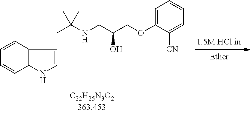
C1=CC2=C(C=C1)NC=C2CC(NCC(COC1=CC=CC=C1[CN])O)(C)C
